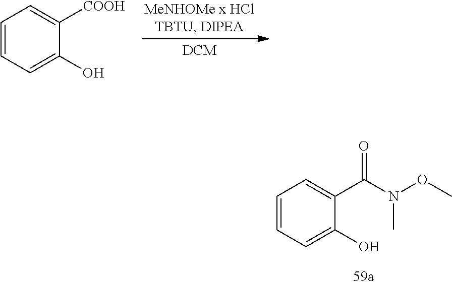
C1=CC=C(O)C([COOH])=C1.C1=CC=C(O)C(C(N(OC)C)=O)=C1
